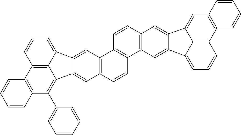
C12=C(C(C3=CC=CC=C3)=C3C4=C1C=CC=C4C1=CC4=C(C=CC5=C4C=CC4=C5C=C5C(=C4)C4=CC6=C(C7=C4C5=CC=C7)C=CC=C6)C=C31)C=CC=C2
